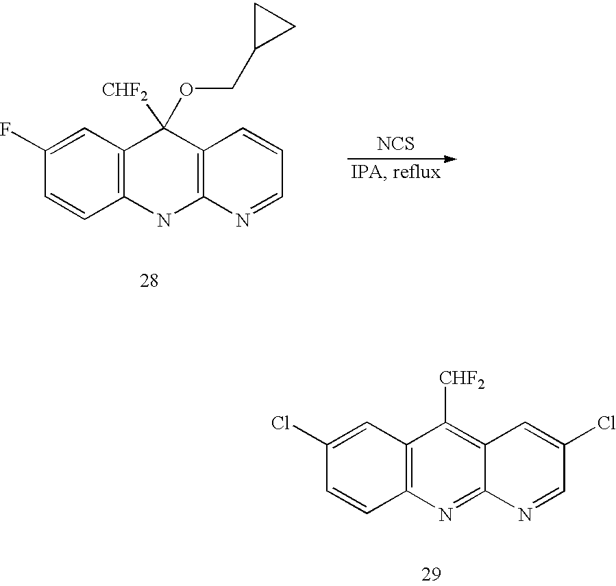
C1(Cl)=CC2=C(C=C1)N=C1C(=C2[CHF2])C=C(Cl)C=N1.C1(F)=CC2=C(C=C1)NC1=C(C2([CHF2])OCC2CC2)C=CC=N1.[NCS]
